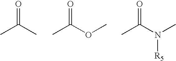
CC(C)=O.CC(OC)=O.CC(N(C)[R5])=O
